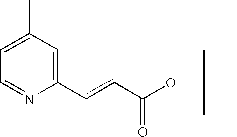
C1=C(C)C=C(C=CC(=O)OC(C)(C)C)N=C1
